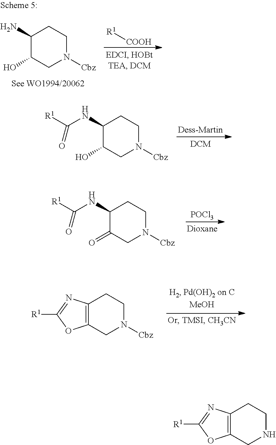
C1(N)C(O)CN([Cbz])CC1.[R1][COOH].C1(NC([R1])=O)C(O)CN([Cbz])CC1.C1(NC([R1])=O)C(=O)CN([Cbz])CC1.[POCl3].C12=C(CN([Cbz])CC1)OC([R1])=N2.C12=C(CNCC1)OC([R1])=N2
